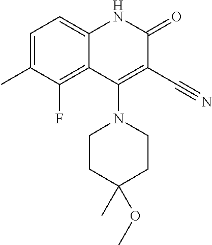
C1=C(C)C(F)=C2C(=C1)NC(=O)C(C#N)=C2N1CCC(C)(OC)CC1
